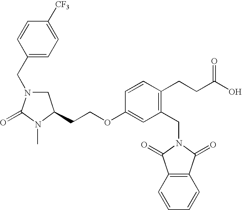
C1N(CC2=CC=C([CF3])C=C2)C(=O)N(C)C1CCOC1=CC(CN2C(=O)C3=C(C=CC=C3)C2=O)=C(CCC(O)=O)C=C1
